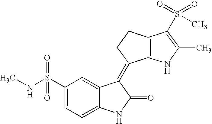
C1(S(NC)(=O)=O)=CC=C2C(=C1)C(=C1C3=C(CC1)C(S(C)(=O)=O)=C(C)N3)C(=O)N2
